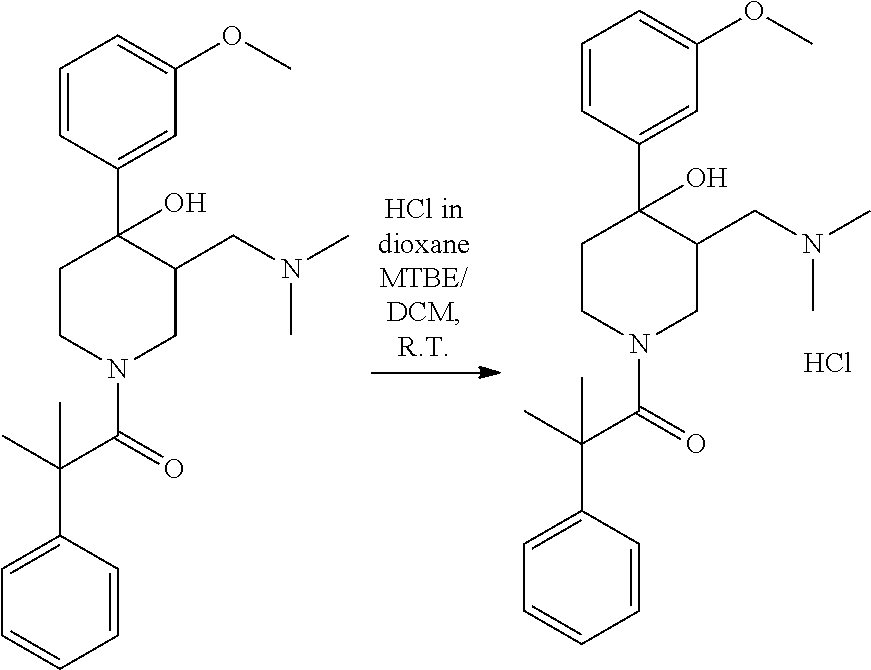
C1=CC(C2(O)CCN(C(C(C3=CC=CC=C3)(C)C)=O)CC2CN(C)C)=CC(OC)=C1.Cl.C1=CC(C2(O)CCN(C(C(C3=CC=CC=C3)(C)C)=O)CC2CN(C)C)=CC(OC)=C1
